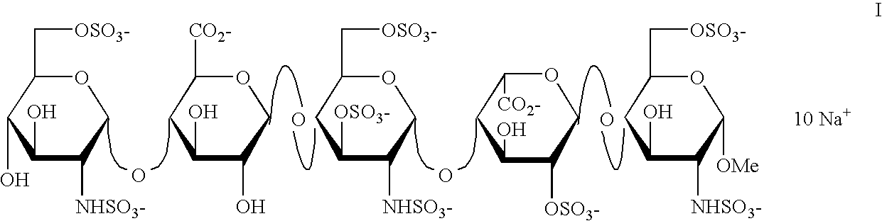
C1(O)C([NHSO3-])COC(C[OSO3-])C1O.O.C1(O)C(O)COC([CO2-])C1.O.C1([OSO3-])C([NHSO3-])COC(C[OSO3-])C1.O.C1(O)C([OSO3-])COC([CO2-])C1.O.C1(O)C([NHSO3-])C([OMe])OC(C[OSO3-])C1.[10 Na+]
